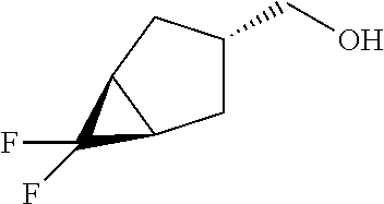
OCC1CC2C(C1)C2(F)F
